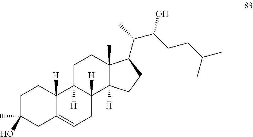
C1C(C)(O)CC2=CCC3([H])C([H])(C2([H])C1)CCC1(C)C3([H])CCC1C(C)C(CCC(C)C)O
